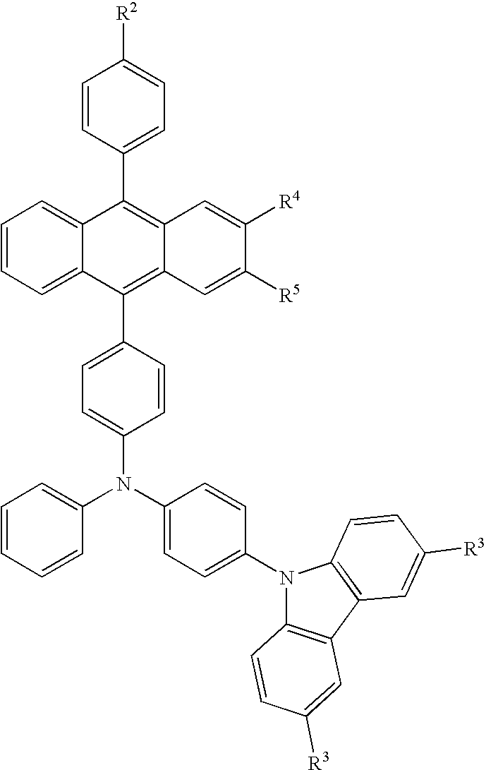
C1=CC(C2=C3C(=C(C4=CC=C(N(C5=CC=C(N6C7=C(C8=C6C=CC([R3])=C8)C=C([R3])C=C7)C=C5)C5=CC=CC=C5)C=C4)C4=CC=CC=C24)C=C([R5])C([R4])=C3)=CC=C1[R2]
